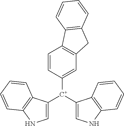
C1([C+](C2=CNC3=C2C=CC=C3)C2=CNC3=C2C=CC=C3)=CC2=C(C=C1)C1=C(C2)C=CC=C1
